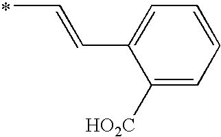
CC=CC1=CC=CC=C1[HO2C]
